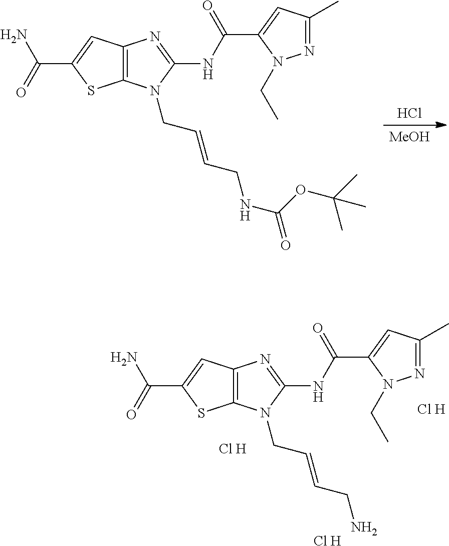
N1=C(C)C=C(C(NC2=NC3=C(N2CC=CCN)SC(C(=O)N)=C3)=O)N1CC.[Cl H].[Cl H].[Cl H].Cl.[MeOH].N1=C(C)C=C(C(NC2=NC3=C(N2CC=CCNC(=O)OC(C)(C)C)SC(C(=O)N)=C3)=O)N1CC
